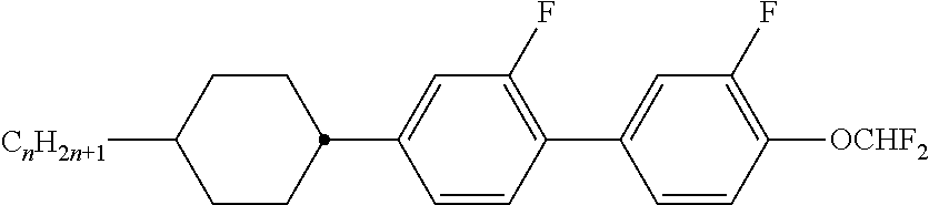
C1CC([CnH2n+1])CCC1C1=CC(F)=C(C2=CC(F)=C([OCHF2])C=C2)C=C1
